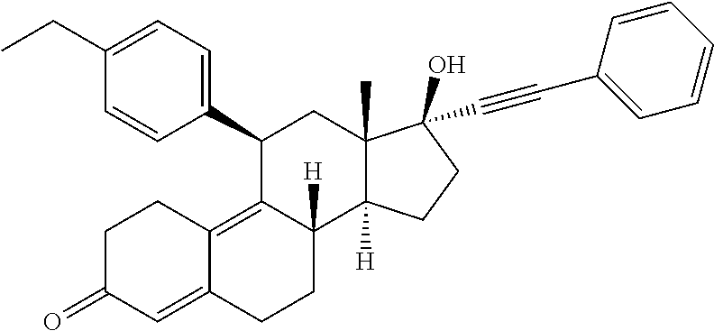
C1(C2=CC=C(CC)C=C2)C2=C3C(=CC(=O)CC3)CCC2([H])C2([H])C(C)(C1)C(C#CC1=CC=CC=C1)(O)CC2
